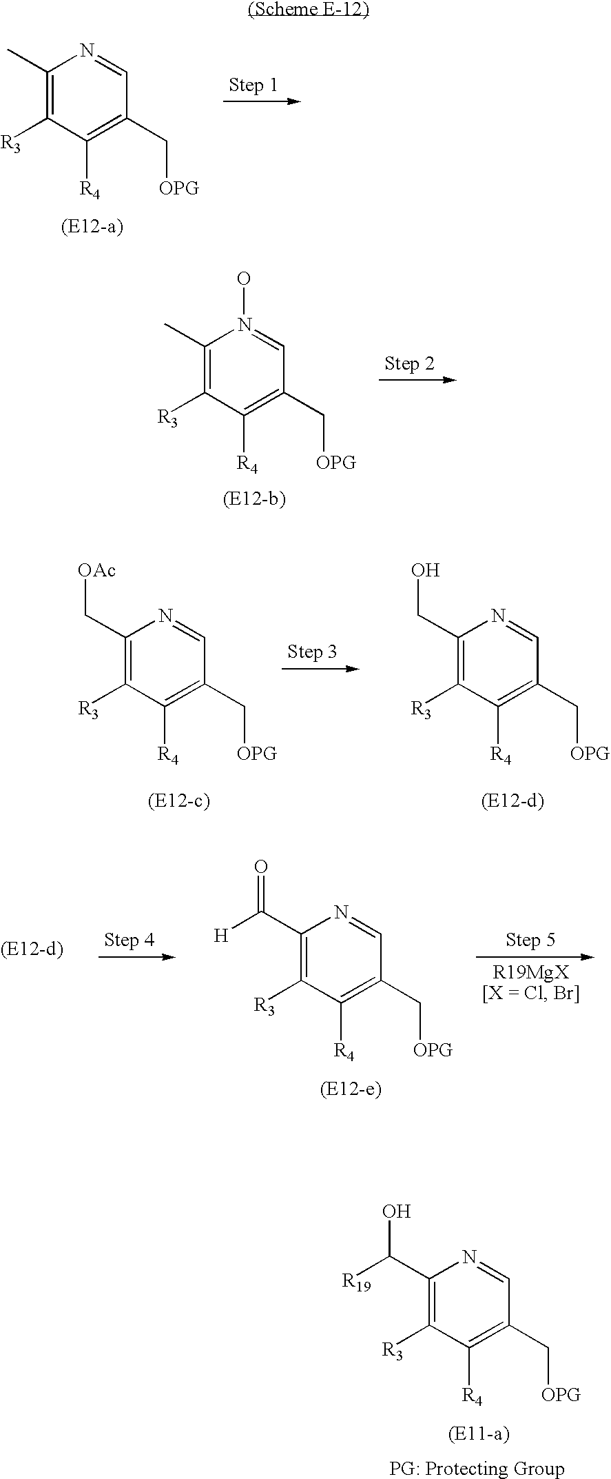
C1(C)=C([R3])C([R4])=C(C[OPG])C=N1.C1(C)=C([R3])C([R4])=C(C[OPG])C=N1O.C1(C([H])=O)=C([R3])C([R4])=C(C[OPG])C=N1.C1(C[OAc])=C([R3])C([R4])=C(C[OPG])C=N1.C1(CO)=C([R3])C([R4])=C(C[OPG])C=N1.C1(C([R19])O)=C([R3])C([R4])=C(C[OPG])C=N1
